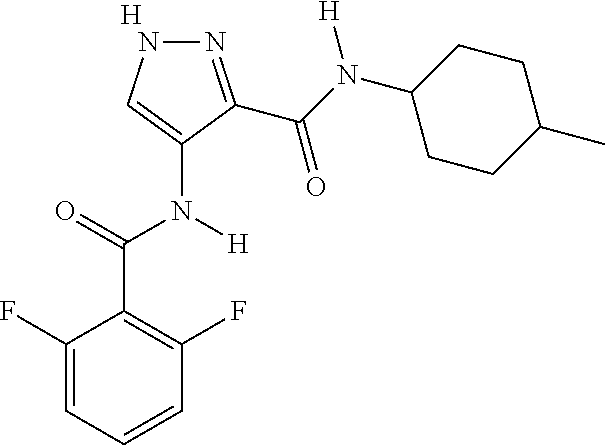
[H].C1=CC=C(F)C(C(=O)N(C2=CNN=C2C(N(C2CCC(C)CC2)[H])=O)[H])=C1F
